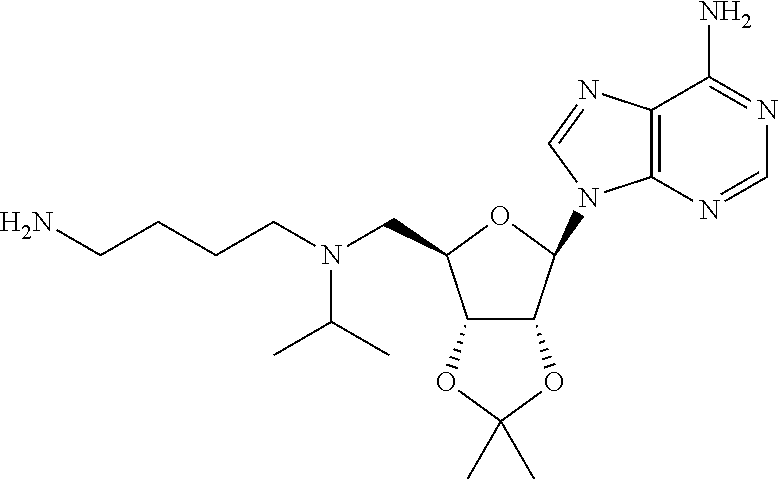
C(N(CCCCN)CC1C2C(C(N3C4=C(C(N)=NC=N4)N=C3)O1)OC(C)(C)O2)(C)C
